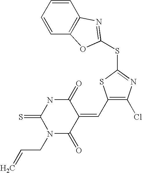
C1=CC=CC2=C1N=C(SC1=NC(Cl)=C(C=C3C(=O)NC(=S)N(CC=C)C3=O)S1)O2
